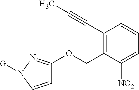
C1(C#CC)=C(COC2=NN([G])C=C2)C([NO2])=CC=C1
